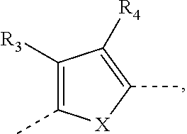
C1([R3])=C(C)[X]C(C)=C1[R4]
